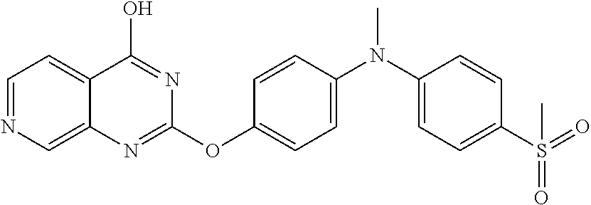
C1=NC=C2C(=C1)C(O)=NC(OC1=CC=C(N(C)C3=CC=C(S(=O)(=O)C)C=C3)C=C1)=N2
